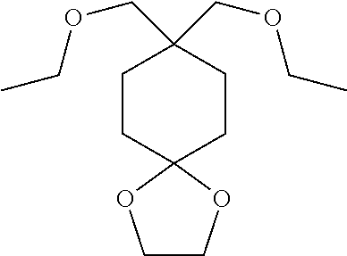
C1CC2(CCC1(COCC)COCC)OCCO2
